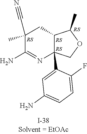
C1(C)(C#N)C(N)=NC2(C3=CC(N)=CC=C3F)C(C1)C(C)OC2
